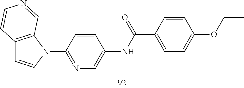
C12=C(N(C3=NC=C(NC(C4=CC=C(OCC)C=C4)=O)C=C3)C=C1)C=NC=C2
